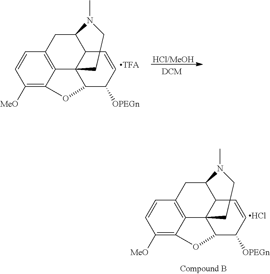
C1=CC([MeO])=C2C3=C1CC(N(C)C)C1C3(C)C(C([OPEGn])C=C1)O2.[HCl/MeOH].C1=CC([MeO])=C2C3=C1CC(N(C)C)C1C3(C)C(C([OPEGn])C=C1)O2.Cl
